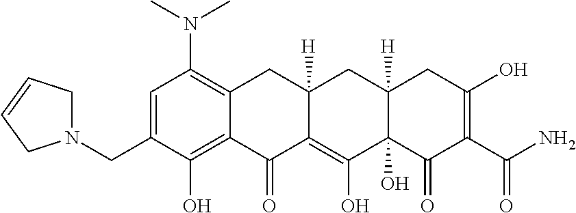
C1=C(CN2CC=CC2)C(O)=C2C(=C1N(C)C)CC1([H])C(=C(O)C3(O)C([H])(C1)CC(O)=C(C(N)=O)C3=O)C2=O
